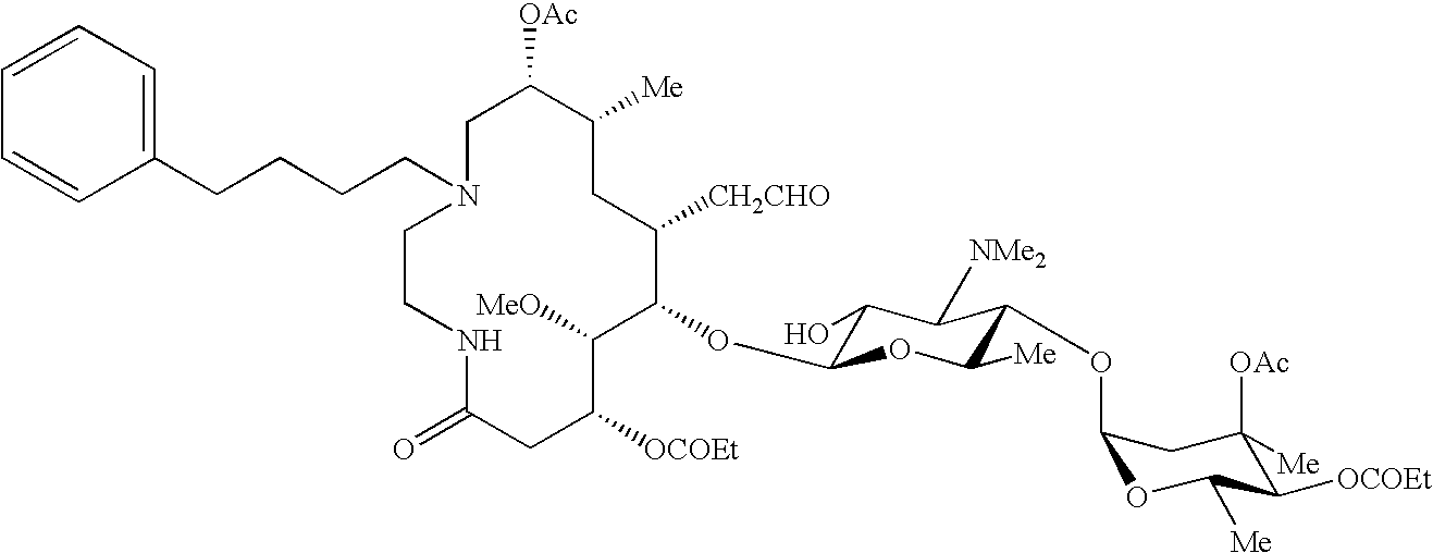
C1C([OAc])C([Me])CC([CH2CHO])C(OC2C(O)C([NMe2])C(OC3OC([Me])C([OCOEt])C([OAc])([Me])C3)C([Me])O2)C([MeO])C([OCOEt])CC(=O)NCCN1CCCCC1=CC=CC=C1
